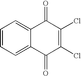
C1=CC=C2C(=C1)C(=O)C(Cl)=C(Cl)C2=O
